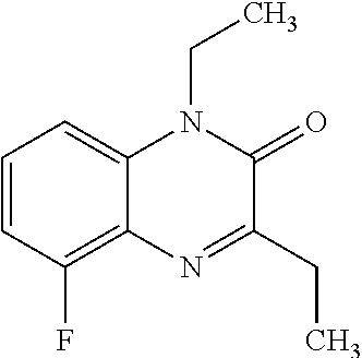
C1=CC(F)=C2C(=C1)N(CC)C(=O)C(CC)=N2
